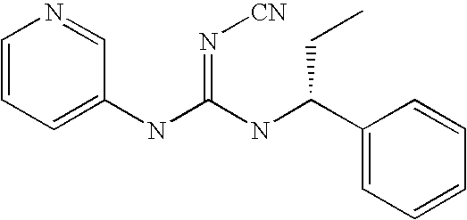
C1=CC=C(NC(NC(C2=CC=CC=C2)CC)=N[CN])C=N1
